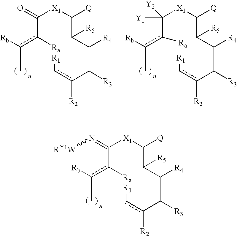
c1([R1])c([R2])C([R3])C([R4])C([R5])C([Q])[X1]C(=O)c([Ra])c([Rb])C1.c1([R1])c([R2])C([R3])C([R4])C([R5])C([Q])[X1]C([Y2])([Y1])c([Ra])c([Rb])C1.c1([R1])c([R2])C([R3])C([R4])C([R5])C([Q])[X1]C(=N[RY1W])c([Ra])c([Rb])C1
